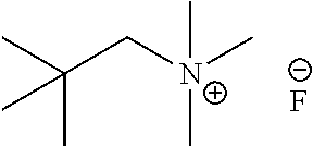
C([N+](C)(C)C)C(C)(C)C.[F-]
